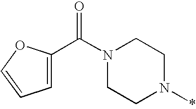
N1(C(=O)C2=CC=CO2)CCN(*)CC1
